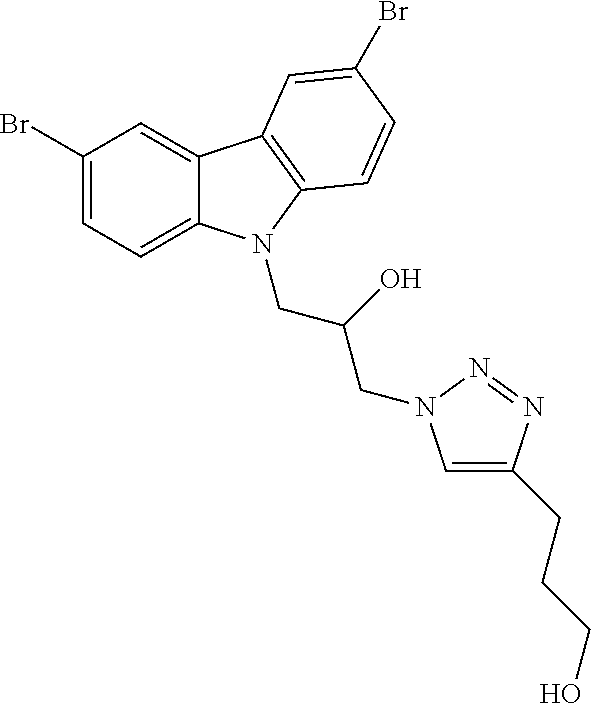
C1(Br)=CC=C2C(=C1)C1=C(N2CC(CN2C=C(CCCO)N=N2)O)C=CC(Br)=C1
